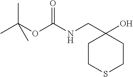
C1CSCCC1(CNC(OC(C)(C)C)=O)O
